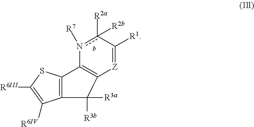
c1([R2a])([R2b])n([R7])C2=C([Z]=C1[R1])C([R3a])([R3b])C1=C2SC([R6III])=C1[R6IV]
